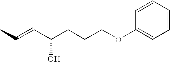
CC=CC(CCCOC1=CC=CC=C1)O
